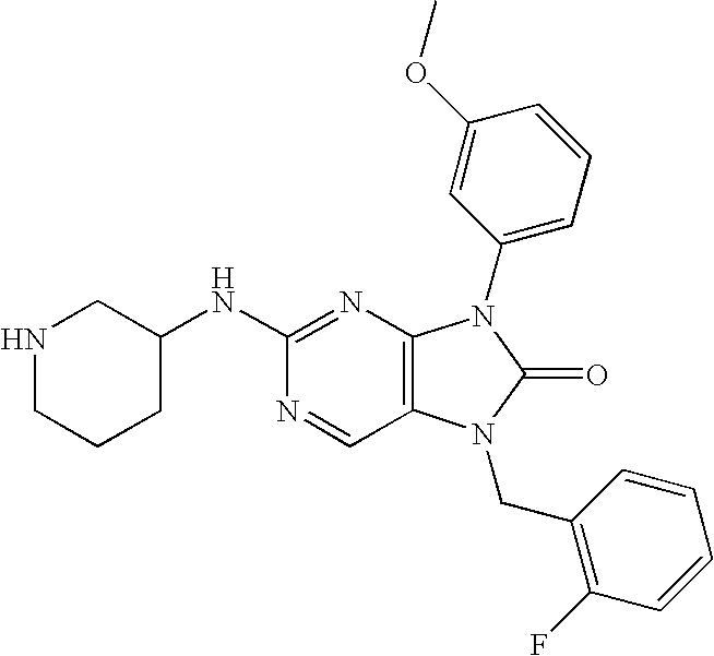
C1(NC2=NC3=C(C=N2)N(CC2=C(F)C=CC=C2)C(=O)N3C2=CC=CC(OC)=C2)CNCCC1
